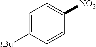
C1=C([tBu])C=CC([NO2])=C1
